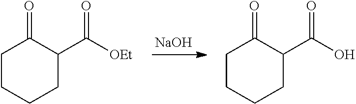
[NaOH].C1CCCC(C([OEt])=O)C1=O.C1CCCC(C(O)=O)C1=O
